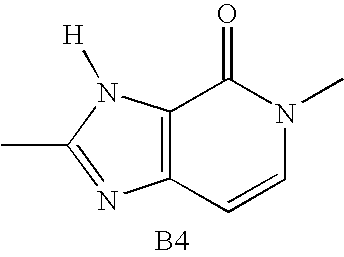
C12=C(N([H])C(C)=N1)C(=O)N(C)C=C2.[B4]
